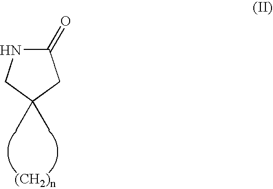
C1(C)(C)CC(=O)NC1
